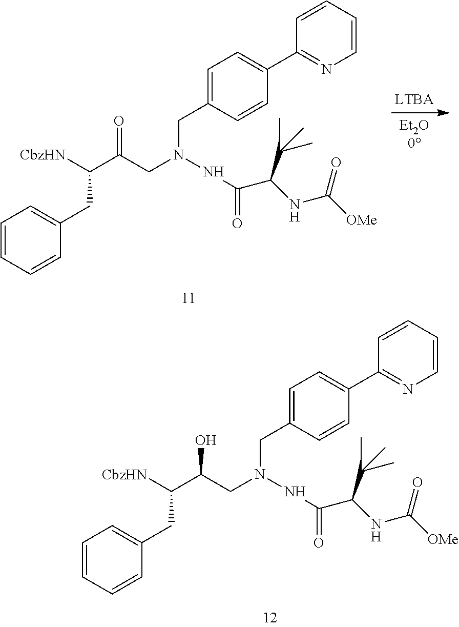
C1=C(CN(NC(C(NC([OMe])=O)C(C)(C)C)=O)CC(C([CbzHN])CC2=CC=CC=C2)=O)C=CC(C2=NC=CC=C2)=C1.C1=C(CN(NC(C(NC([OMe])=O)C(C)(C)C)=O)CC(C([CbzHN])CC2=CC=CC=C2)O)C=CC(C2=NC=CC=C2)=C1
